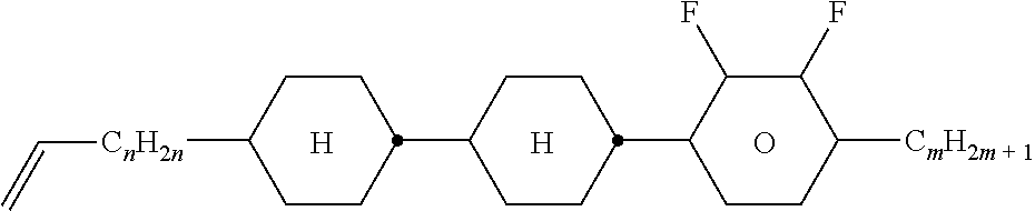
[H].O.[H].C1CC(C2CCC([CmH2m + 1])C(F)C2F)CCC1C1CCC([CnH2n]C=C)CC1
